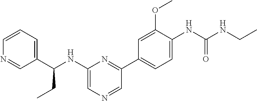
C1=CC=C(C(NC2=CN=CC(C3=CC=C(NC(NCC)=O)C(OC)=C3)=N2)CC)C=N1
